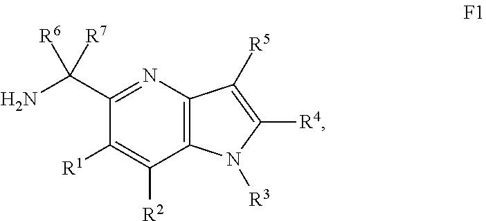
C1(C(N)([R6])[R7])=NC2=C(C([R2])=C1[R1])N([R3])C([R4])=C2[R5]
